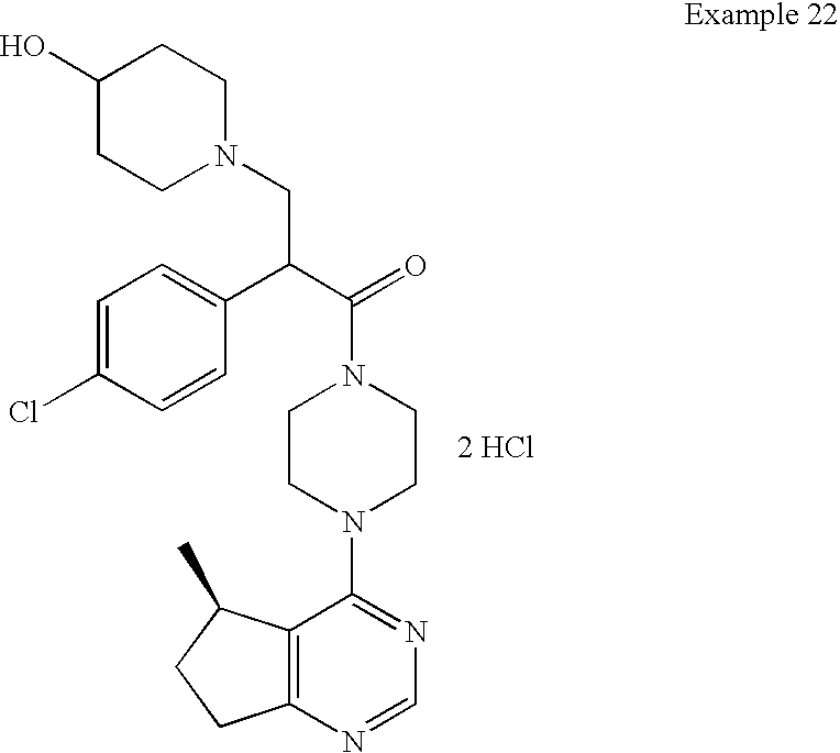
[2 HCl].C12=C(N=CN=C1N1CCN(C(=O)C(C3=CC=C(Cl)C=C3)CN3CCC(O)CC3)CC1)CCC2C
